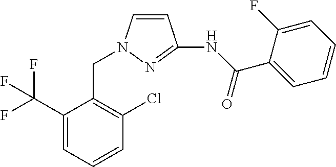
C1=CN(CC2=C(Cl)C=CC=C2C(F)(F)F)N=C1NC(C1=CC=CC=C1F)=O
